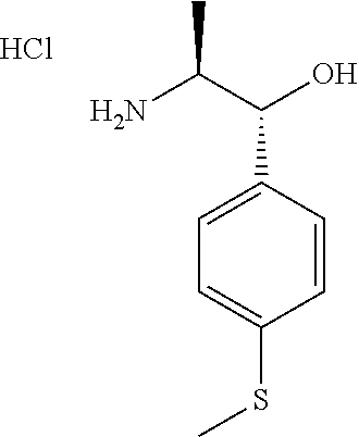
C1=C(SC)C=CC(C(C(N)C)O)=C1.Cl
